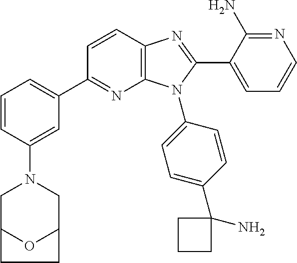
C12=C(C=CC(C3=CC=CC(N4CC5OC(C4)CC5)=C3)=N1)N=C(C1=CC=CN=C1N)N2C1=CC=C(C2(N)CCC2)C=C1
